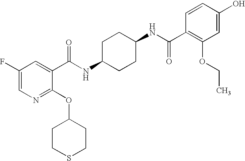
C1CSCCC1OC1=NC=C(F)C=C1C(NC1CCC(NC(C2=C(OCC)C=C(O)C=C2)=O)CC1)=O
